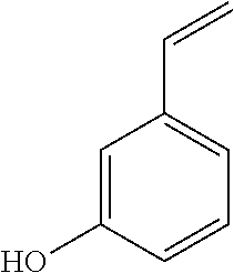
C1=C(O)C=CC=C1C=C
